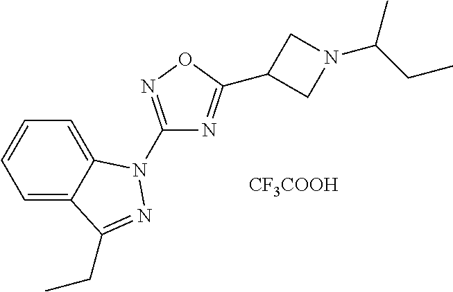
C1=C2C(=CC=C1)C(CC)=NN2C1=NOC(C2CN(C(CC)C)C2)=N1.[CF3COOH]
